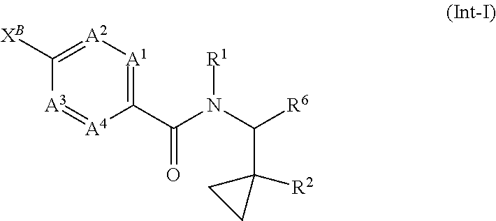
[XB]C1=[A2][A1]=C(C(=O)N([R1])C(C2([R2])CC2)[R6])[A4]=[A3]1
